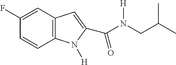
C1(F)=CC2=C(C=C1)N([H])C(C(N(CC(C)C)[H])=O)=C2
